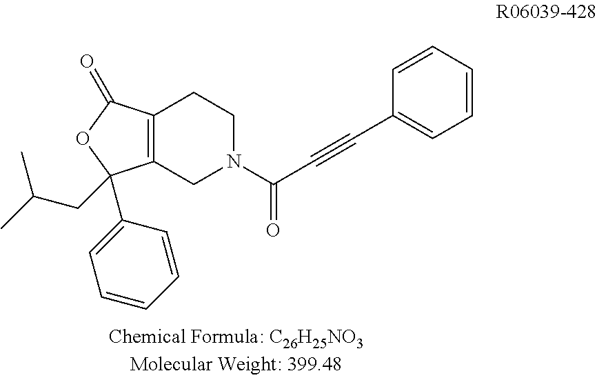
C12=C(CN(C(=O)C#CC3=CC=CC=C3)CC1)C(C1=CC=CC=C1)(CC(C)C)OC2=O
